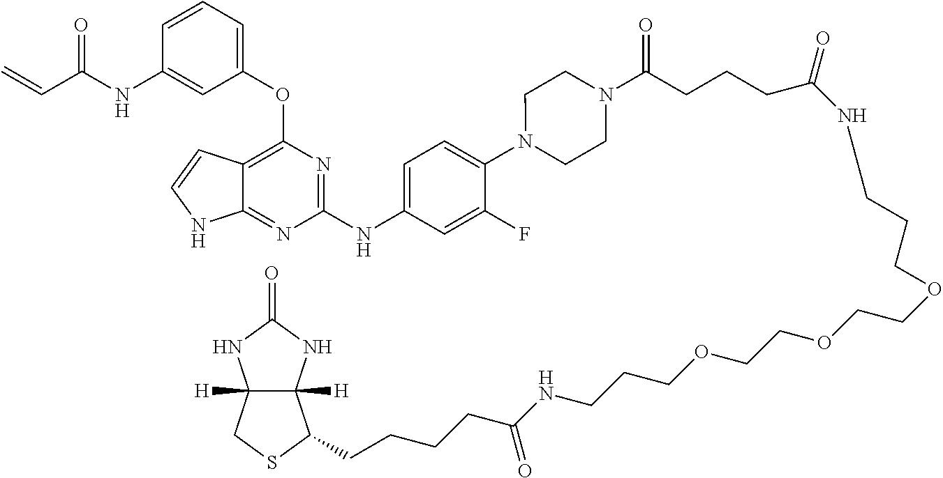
C=CC(NC1=CC(OC2=C3C(=NC(NC4=CC=C(N5CCN(C(CCCC(NCCCOCCOCCOCCCNC(CCCCC6C7([H])C([H])(NC(=O)N7)CS6)=O)=O)=O)CC5)C(F)=C4)=N2)NC=C3)=CC=C1)=O
